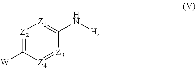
[Z2]1=C([W])[Z4]=[Z3]C(N[H])=[Z1]1
